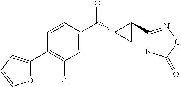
C1=CC(C(C2C(C3=NOC(=O)N3)C2)=O)=CC(Cl)=C1C1=CC=CO1
